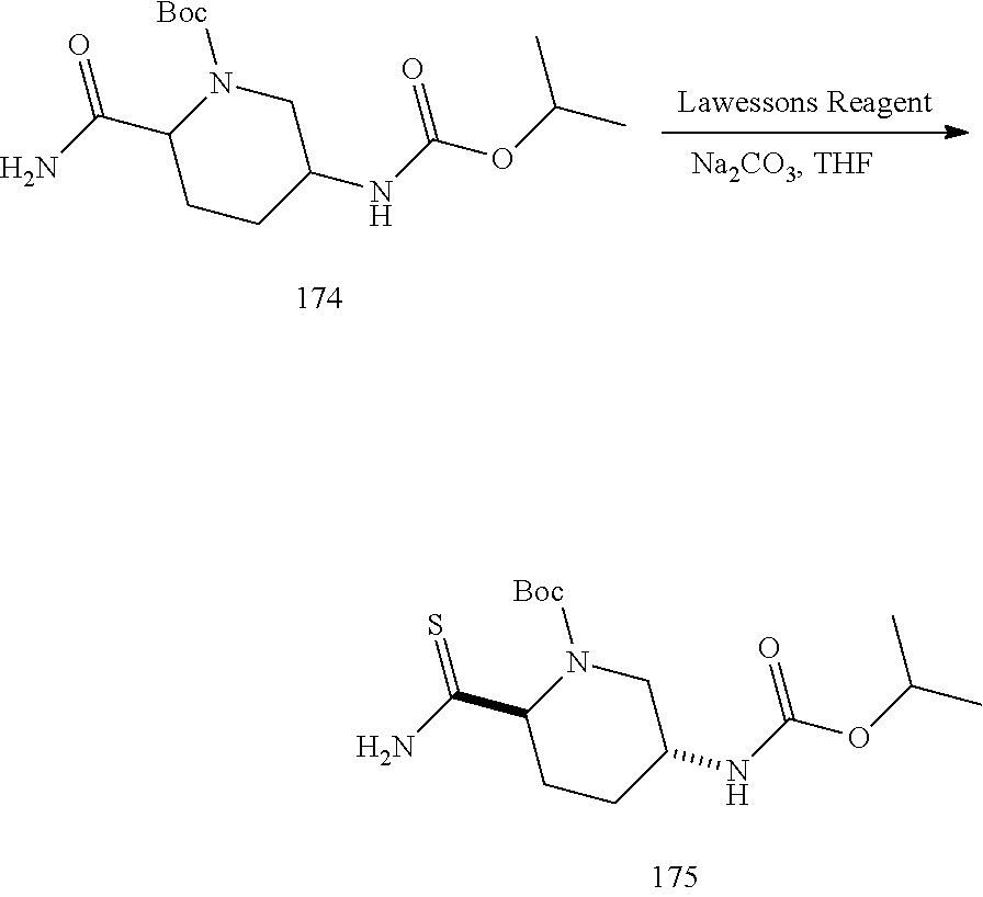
C1N([Boc])C(C(N)=S)CCC1NC(=O)OC(C)C.C1N([Boc])C(C(N)=O)CCC1NC(=O)OC(C)C
